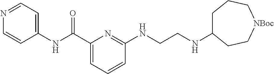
C(=O)(C1=CC=CC(NCCNC2CCC[NBoc]CC2)=N1)NC1=CC=NC=C1
